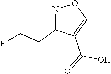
N1=C(CCF)C(C(O)=O)=CO1
